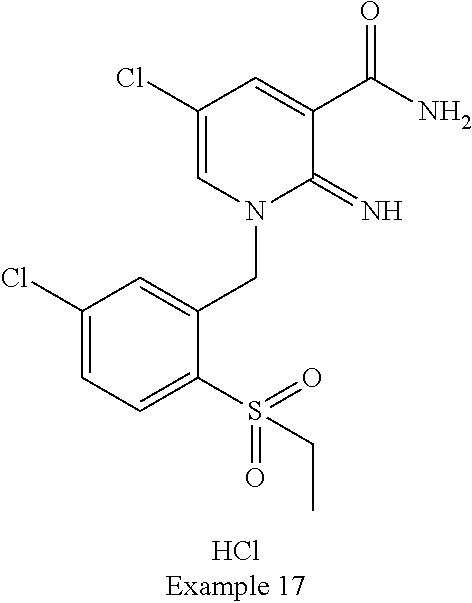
C1(Cl)=CC=C(S(CC)(=O)=O)C(CN2C(=N)C(C(N)=O)=CC(Cl)=C2)=C1
